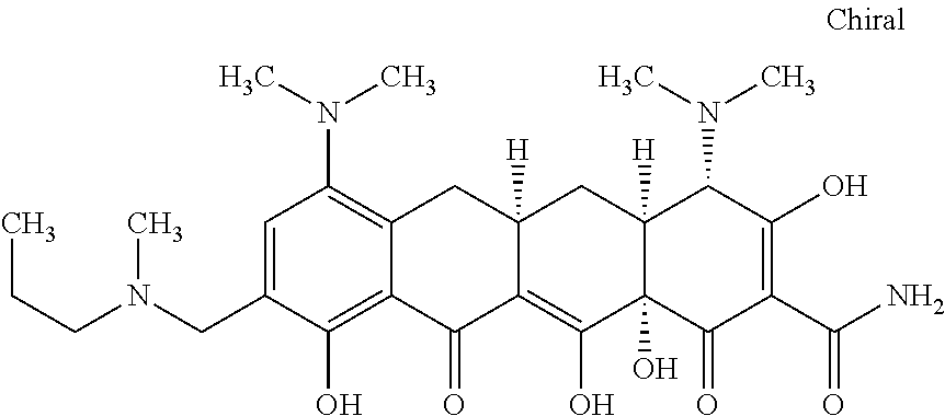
C1=C(CN(CCC)C)C(O)=C2C(=C1N(C)C)CC1([H])C(=C(O)C3(O)C([H])(C1)C(N(C)C)C(O)=C(C(N)=O)C3=O)C2=O
